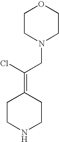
C1CNCCC1=C(Cl)CN1CCOCC1
